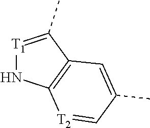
[T1]1=C(C)C2=C(N1)[T2]=CC(C)=C2
